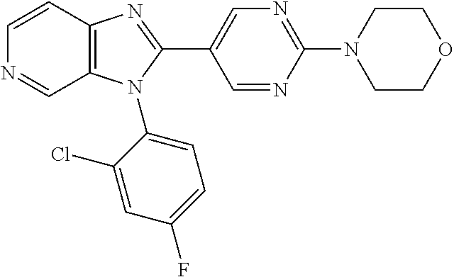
C1=CC2=C(C=N1)N(C1=CC=C(F)C=C1Cl)C(C1=CN=C(N3CCOCC3)N=C1)=N2
